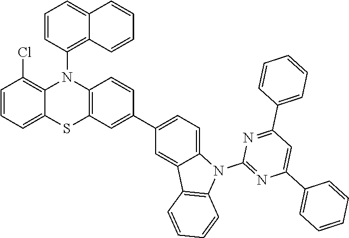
C1=CC=C2C(=C1Cl)N(C1=C3C(=CC=C1)C=CC=C3)C1=C(S2)C=C(C2=CC=C3C(=C2)C2=C(N3C3=NC(C4=CC=CC=C4)=CC(C4=CC=CC=C4)=N3)C=CC=C2)C=C1
